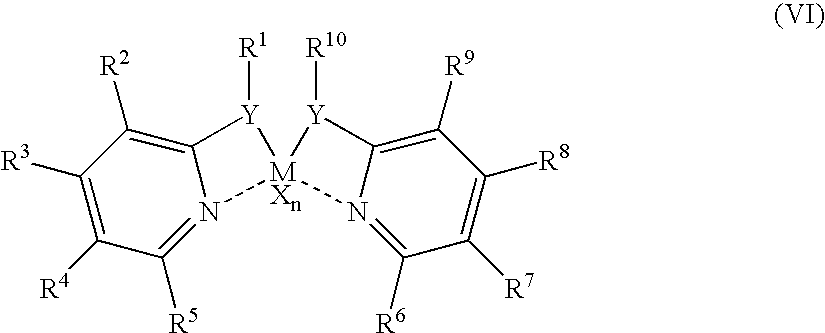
C12=C([R2])C([R3])=C([R4])C([R5])=N1[MXn]1([Y]2[R1])N2=C([R6])C([R7])=C([R8])C([R9])=C2[Y]1[R10]
